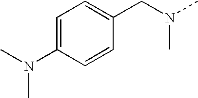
C1=C(N(C)C)C=CC(CN(C)C)=C1
